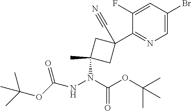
C1(F)=CC(Br)=CN=C1C1(C#N)CC(C)(N(C(OC(C)(C)C)=O)NC(OC(C)(C)C)=O)C1
